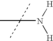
N(C(C)(C)C)([H])[H]
